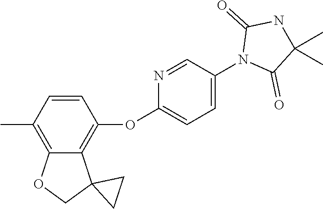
C1=CC(C)=C2C(=C1OC1=CC=C(N3C(=O)C(C)(C)NC3=O)C=N1)C1(CO2)CC1
